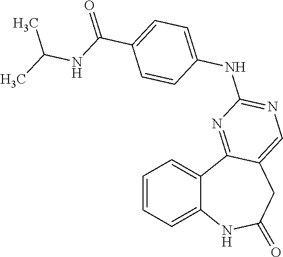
C12=CC=CC=C1C1=NC(NC3=CC=C(C(=O)NC(C)C)C=C3)=NC=C1CC(=O)N2
